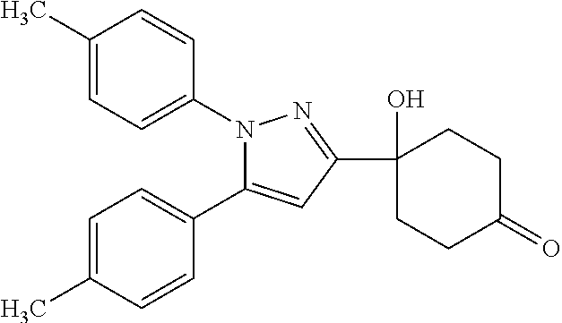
C1=C(C)C=CC(C2=CC(C3(O)CCC(=O)CC3)=NN2C2=CC=C(C)C=C2)=C1
